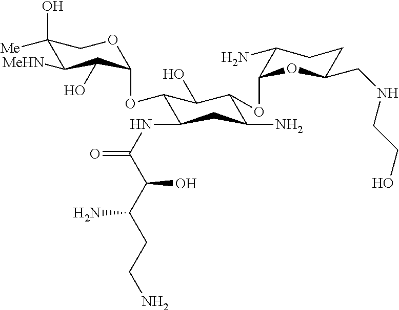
C1(O)([Me])C([MeHN])C(O)C(OC2C(NC(=O)C(C(CCN)N)O)CC(N)C(OC3C(N)CCC(CNCCO)O3)C2O)OC1
